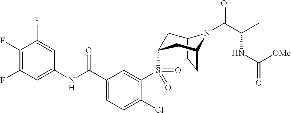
C12CCC(CC(S(C3=CC(C(NC4=CC(F)=C(F)C(F)=C4)=O)=CC=C3Cl)(=O)=O)C1)N2C(C(C)NC(=O)[OMe])=O
